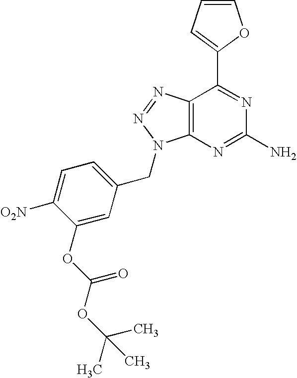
C1=CC=C(C2=NC(N)=NC3=C2N=NN3CC2=CC=C([O2N])C(OC(OC(C)(C)C)=O)=C2)O1
